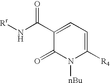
C1(=O)N([nBu])C([R4])=CC=C1C(N[Rr])=O
